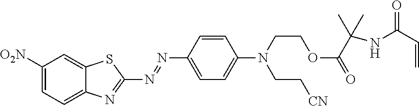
C1([O2N])=CC=C2C(=C1)SC(N=NC1=CC=C(N(CCOC(=O)C(NC(C=C)=O)(C)C)CC[CN])C=C1)=N2
